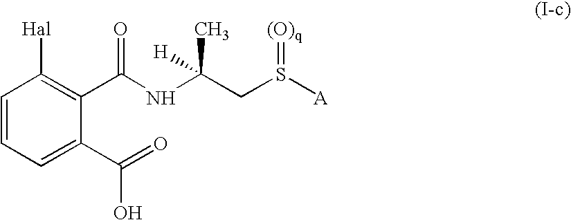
C1=CC=C(C(=O)O)C(C(NC(CS([A])=[(O)q])(C)[H])=O)=C1[Hal]
